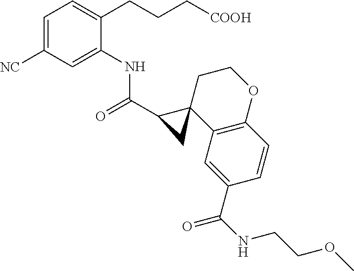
C1=C([NC])C=C(NC(C2CC23C2=C(OCC3)C=CC(C(NCCOC)=O)=C2)=O)C(CCC[COOH])=C1
